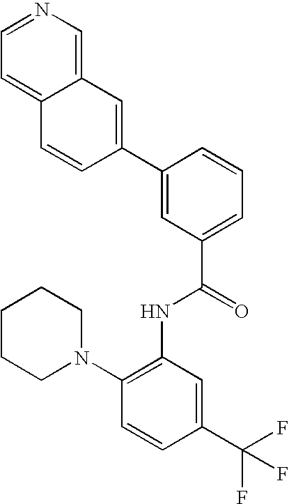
C1=NC=C2C(=C1)C=CC(C1=CC(C(=O)NC3=C(N4CCCCC4)C=CC(C(F)(F)F)=C3)=CC=C1)=C2
